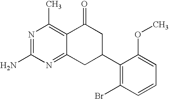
N1=C(N)N=C2C(=C1C)C(=O)CC(C1=C(Br)C=CC=C1OC)C2
